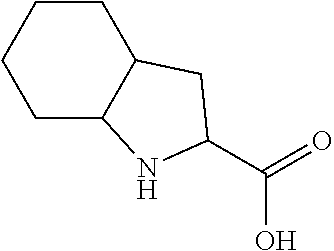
C(=O)(O)C1NC2CCCCC2C1
